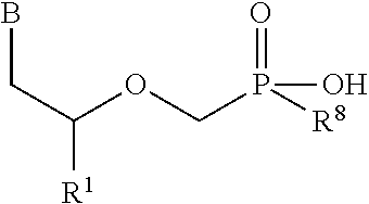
BCC(OCP([R8])(O)=O)[R1]
